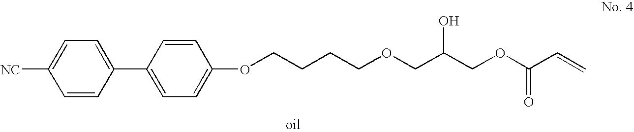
C1=C(C2=CC=C(OCCCCOCC(COC(C=C)=O)O)C=C2)C=CC([NC])=C1
